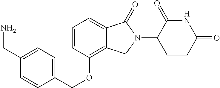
C(OC1=C2C(=CC=C1)C(=O)N(C1C(=O)NC(=O)CC1)C2)C1=CC=C(CN)C=C1
